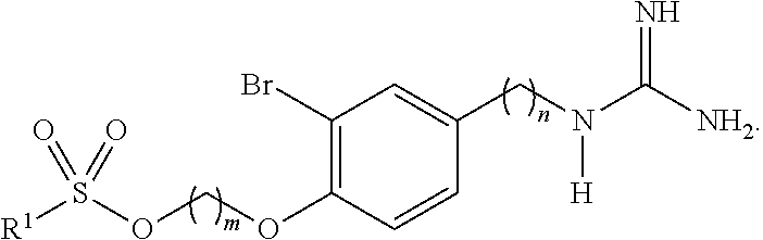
C1(Br)=C(OCOS([R1])(=O)=O)C=CC(CN(C(=N)[NH2])[H])=C1
